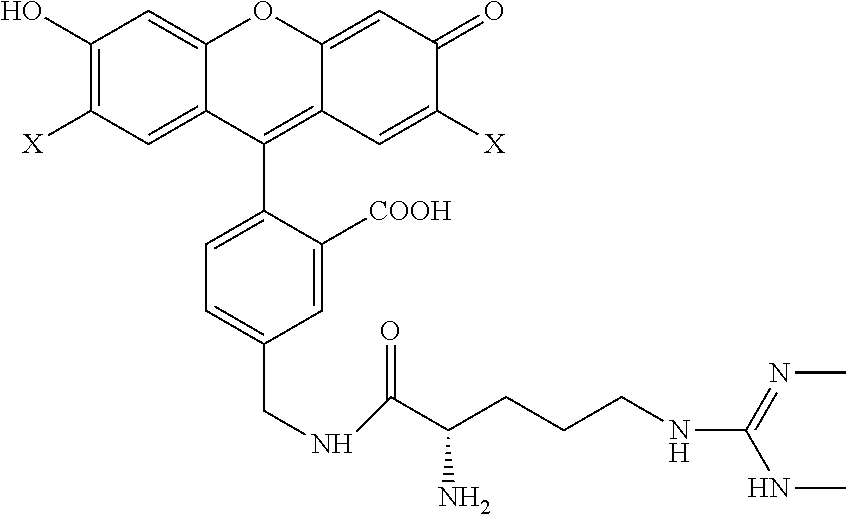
C1(O)=C([X])C=C2C(=C1)OC1=CC(=O)C([X])=CC1=C2C1=CC=C(CNC(C(CCCNC(=NC)NC)N)=O)C=C1[COOH]
